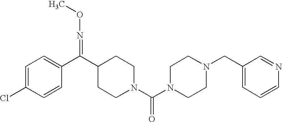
C1=C(Cl)C=CC(C(C2CCN(C(N3CCN(CC4=CC=CN=C4)CC3)=O)CC2)=NOC)=C1
